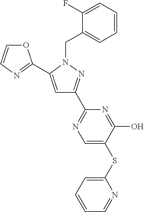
O1C=CN=C1C1=CC(C2=NC=C(SC3=CC=CC=N3)C(O)=N2)=NN1CC1=CC=CC=C1F
